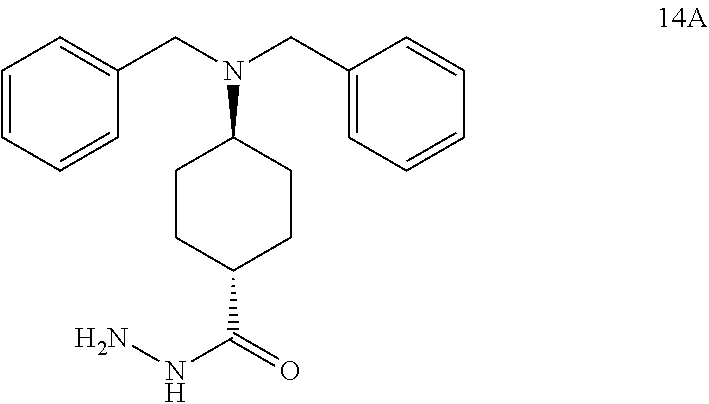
C1=CC=CC(CN(CC2=CC=CC=C2)C2CCC(C(=O)NN)CC2)=C1
